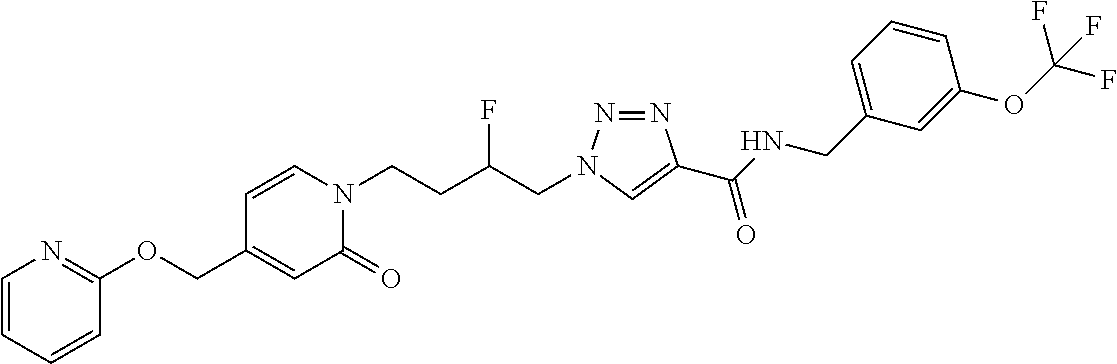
C1(COC2=NC=CC=C2)=CC(=O)N(CCC(CN2N=NC(C(NCC3=CC=CC(OC(F)(F)F)=C3)=O)=C2)F)C=C1
